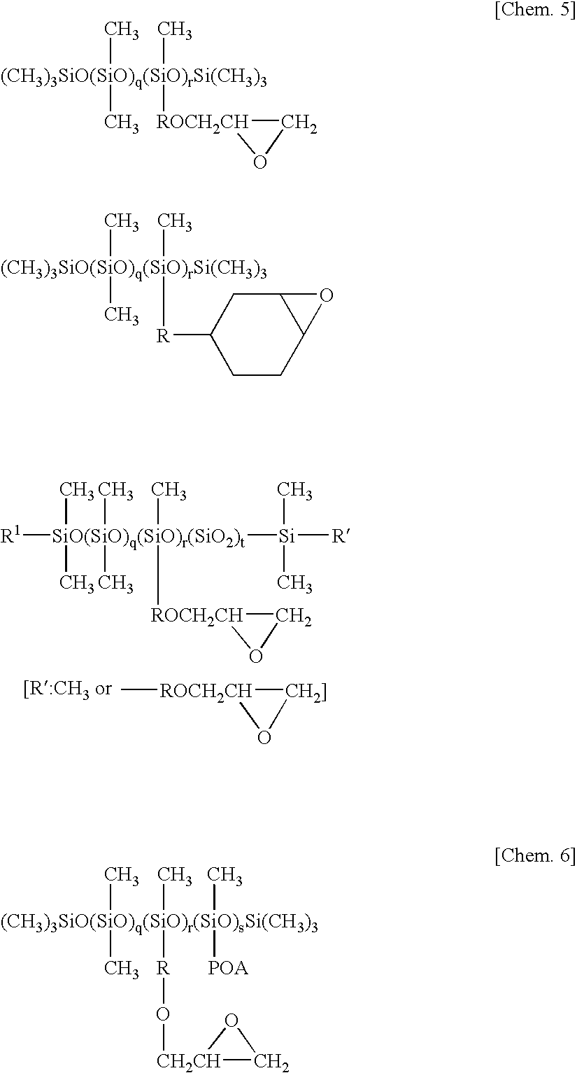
[(CH3)3SiO(SiO)q(SiO)rSi(CH3)3](C)(C)([ROCH2CH]1CO1)C.[(CH3)3SiO(SiO)q(SiO)rSi(CH3)3](C)(C)([R]C1CCC2C(C1)O2)C.[(CH3)3SiO(SiO)q(SiO)r(SiO)sSi(CH3)3](C)(C)([R]O[CH2CH]1CO1)(C)([POA])C.C[ROCH2CH]1[CH2]]O1.[R1][SiO(SiO)q(SiO)r(SiO2)t]([Si]([R])(C)C)(C)([ROCH2CH]1CO1)(C)(C)(C)C
